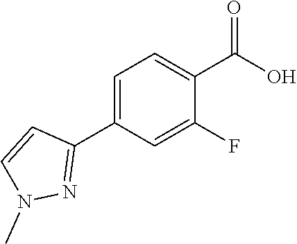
C1=C(C2=NN(C)C=C2)C=C(F)C(C(=O)O)=C1
